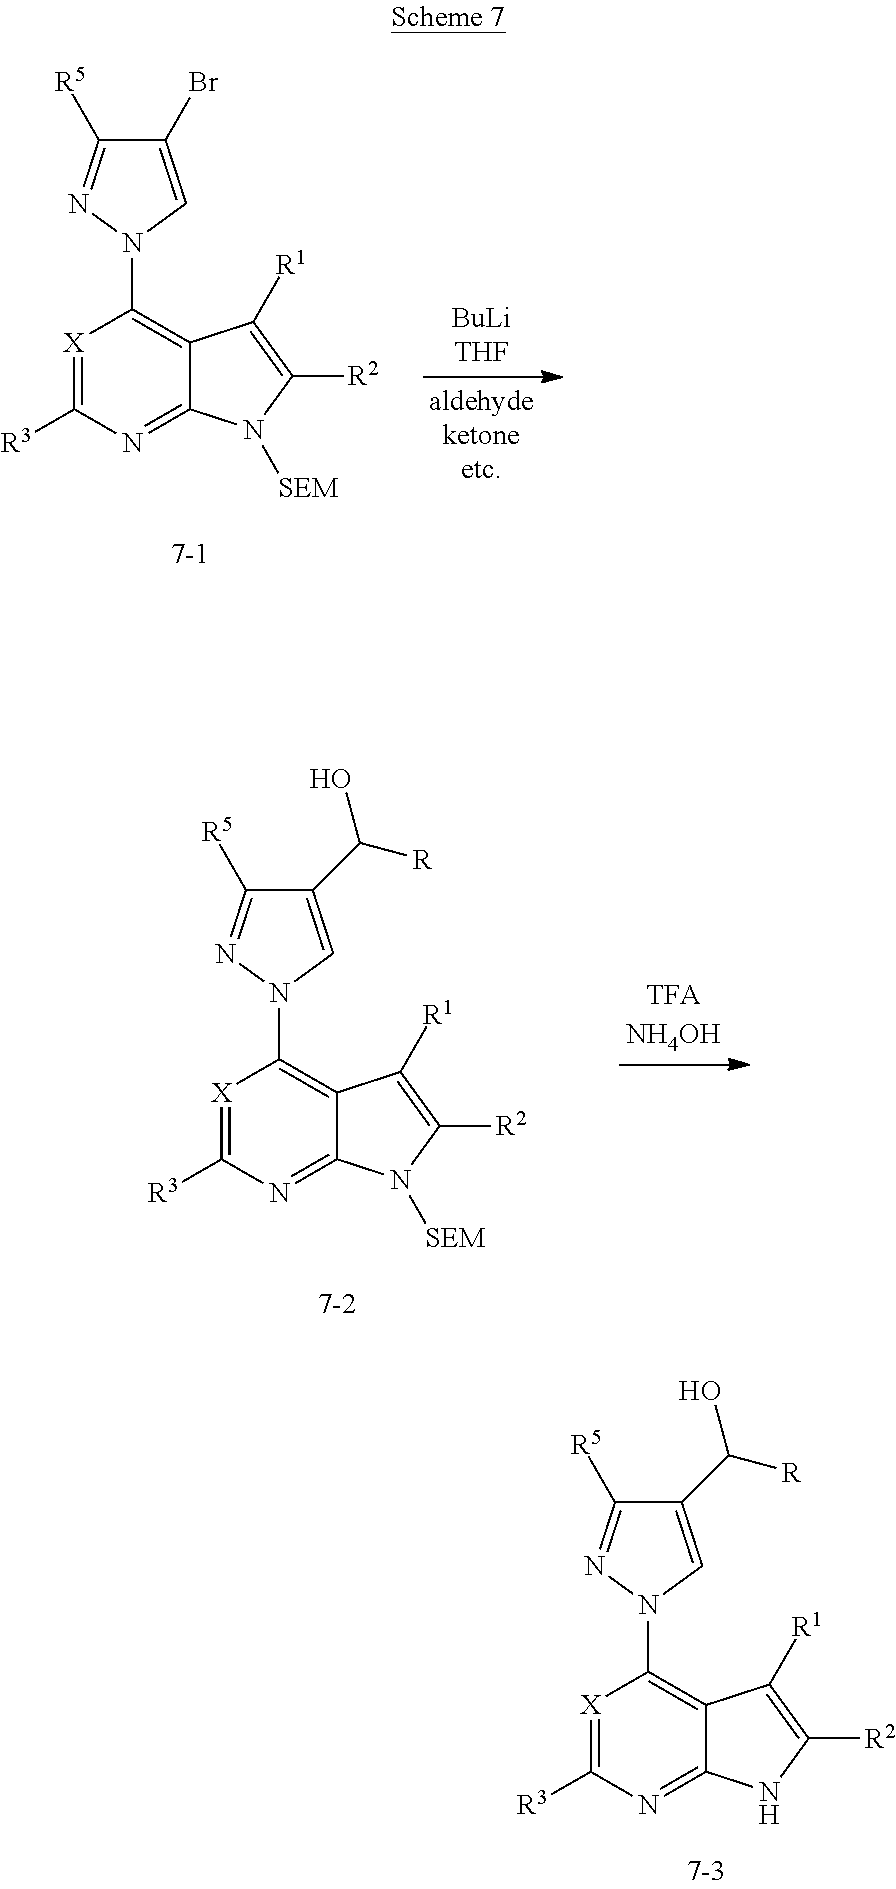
[X]1=C([R3])N=C2C(=C1N1C=C(Br)C([R5])=N1)C([R1])=C([R2])N2[SEM].[X]1=C([R3])N=C2C(=C1N1C=C(C(O)[R])C([R5])=N1)C([R1])=C([R2])N2.[X]1=C([R3])N=C2C(=C1N1C=C(C(O)[R])C([R5])=N1)C([R1])=C([R2])N2[SEM]
